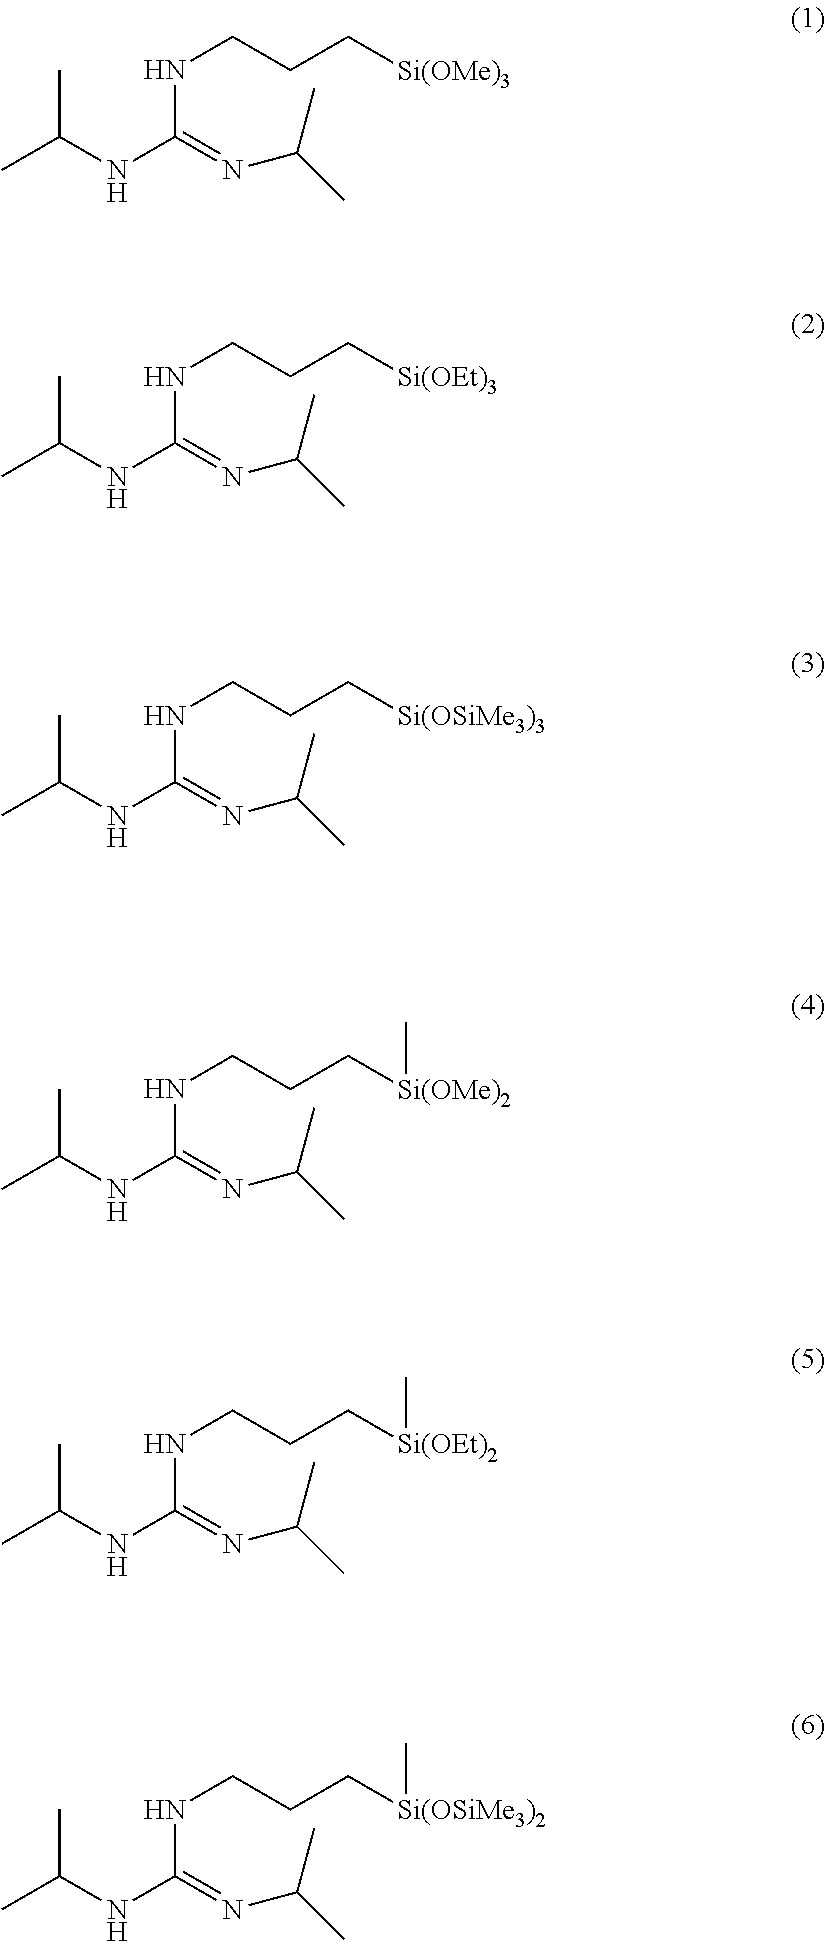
CC(C)NC(=NC(C)C)NCCC[Si(OMe)3].CC(C)NC(=NC(C)C)NCCC[Si(OEt)3].CC(C)NC(=NC(C)C)NCCC[Si(OSiMe3)3].CC(C)NC(=NC(C)C)NCCC[Si(OMe)2]C.CC(C)NC(=NC(C)C)NCCC[Si(OEt)2]C.CC(C)NC(=NC(C)C)NCCC[Si(OSiMe3)2]C
